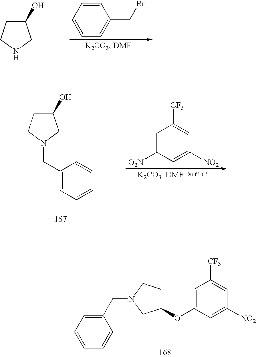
C1=CC=CC=C1CBr.C1(O)CCNC1.C1(O)CCN(CC2=CC=CC=C2)C1.C1=C([O2N])C=C([NO2])C=C1[CF3].C1(CN2CC(OC3=CC([CF3])=CC([NO2])=C3)CC2)=CC=CC=C1
